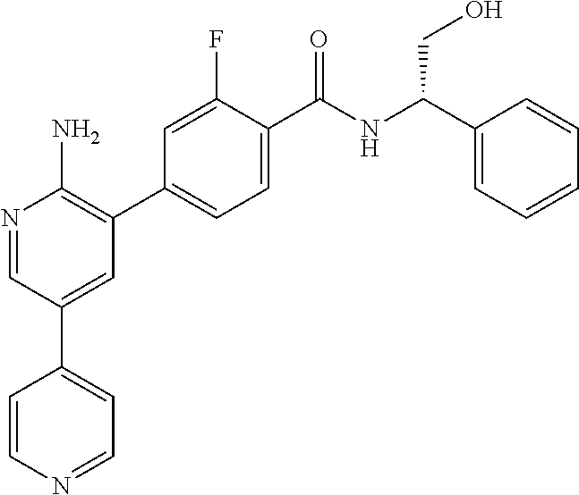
N1=CC(C2=CC=NC=C2)=CC(C2=CC=C(C([NH]C(C3=CC=CC=C3)CO)=O)C(F)=C2)=C1N
